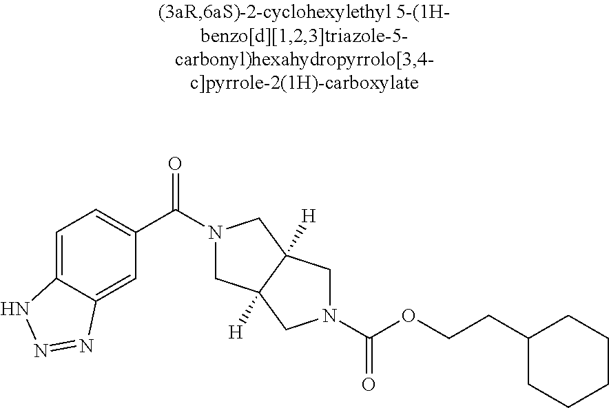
C1(C(=O)N2CC3([H])C([H])(C2)CN(C(OCCC2CCCCC2)=O)C3)=CC=C2C(=C1)N=NN2
